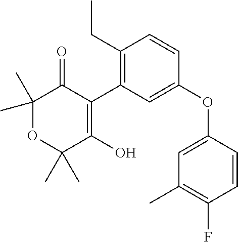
C1(C)(C)OC(C)(C)C(O)=C(C2=C(CC)C=CC(OC3=CC(C)=C(F)C=C3)=C2)C1=O
